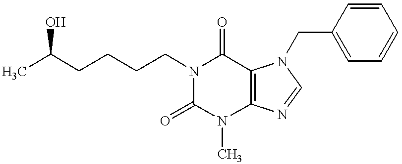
CC(CCCCN1C(=O)C2=C(N(C)C1=O)N=CN2CC1=CC=CC=C1)O
